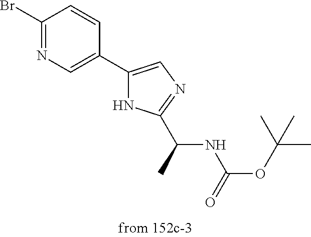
C1(Br)=NC=C(C2=CN=C(C(NC(OC(C)(C)C)=O)C)N2)C=C1
